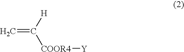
C=C([H])[COOR4][Y]
